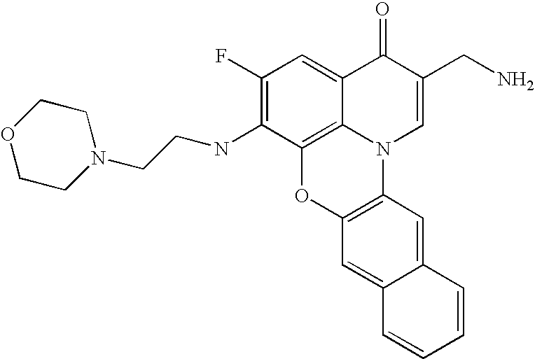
C1(F)=C(NCCN2CCOCC2)C2=C3C(=C1)C(=O)C(CN)=CN3C1=C(O2)C=C2C(=C1)C=CC=C2
